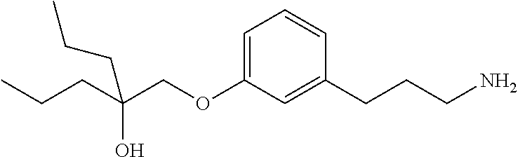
C1=C(OCC(CCC)(O)CCC)C=C(CCCN)C=C1
